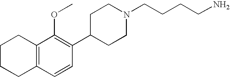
C1CCC2=C(C1)C(OC)=C(C1CCN(CCCCN)CC1)C=C2
